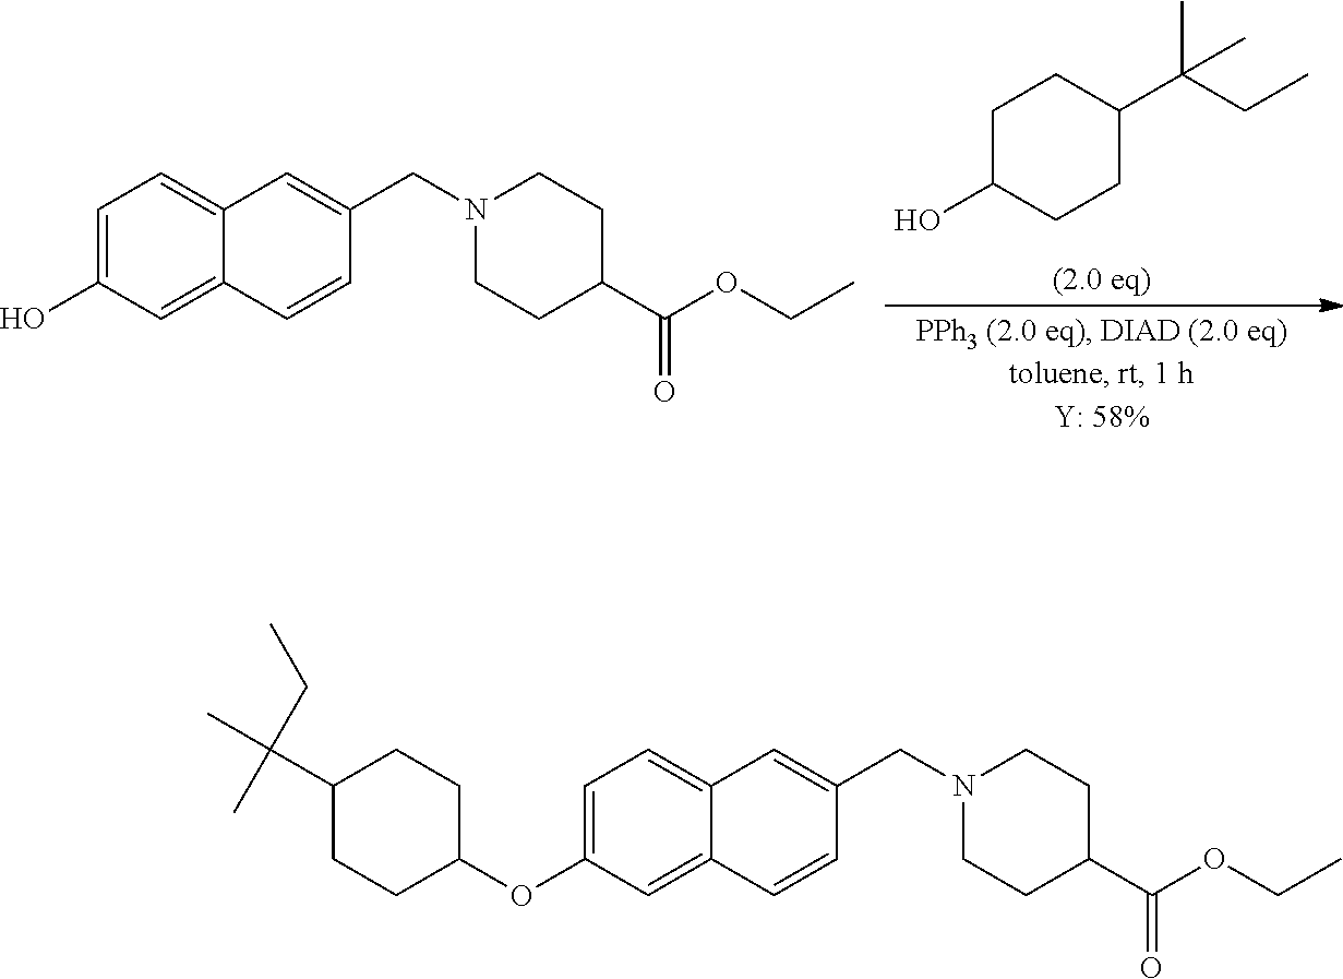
C1C(O)CCC(C(CC)(C)C)C1.C1=C(O)C=C2C(=C1)C=C(CN1CCC(C(OCC)=O)CC1)C=C2.C1=C(OC2CCC(C(CC)(C)C)CC2)C=C2C(=C1)C=C(CN1CCC(C(OCC)=O)CC1)C=C2
